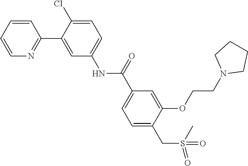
C1CN(CCOC2=CC(C(NC3=CC=C(Cl)C(C4=NC=CC=C4)=C3)=O)=CC=C2CS(C)(=O)=O)CC1
